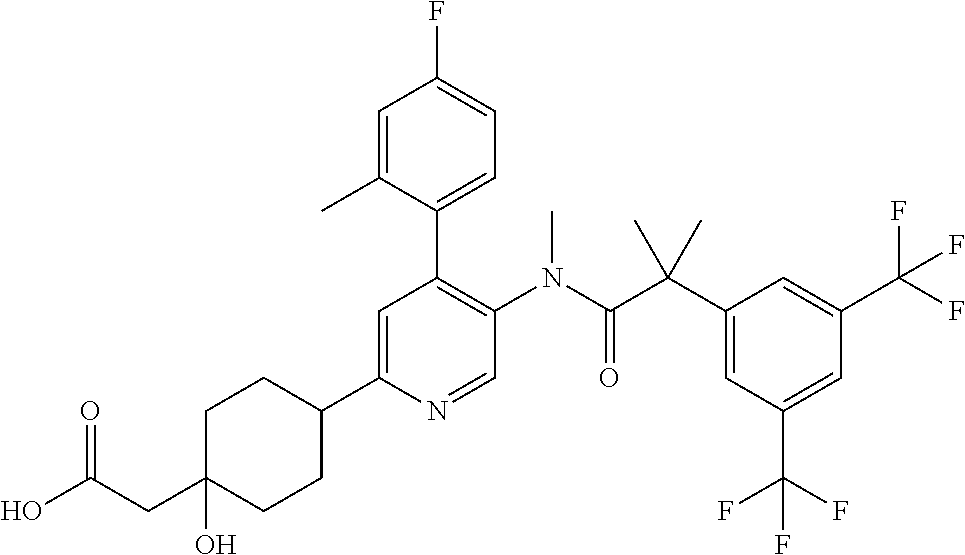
C1=C(C2CCC(CC(O)=O)(O)CC2)N=CC(N(C(C(C2=CC(C(F)(F)F)=CC(C(F)(F)F)=C2)(C)C)=O)C)=C1C1=CC=C(F)C=C1C
